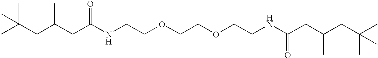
C(CC(CC(NCCOCCOCCNC(CC(CC(C)(C)C)C)=O)=O)C)(C)(C)C
